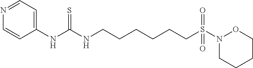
C1=CC(NC(NCCCCCCS(=O)(=O)N2CCCCO2)=S)=CC=N1
